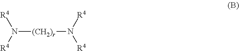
N([(CH2)r]N([R4])[R4])([R4])[R4]
